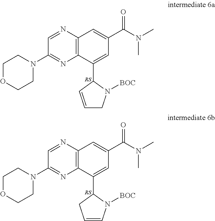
C12=C(N=CC(N3CCOCC3)=N1)C=C(C(N(C)C)=O)C=C2C1C=CCN1[BOC].C12=C(N=CC(N3CCOCC3)=N1)C=C(C(N(C)C)=O)C=C2C1CC=CN1[BOC]
